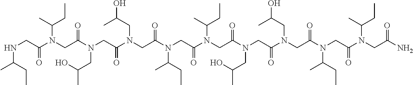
N(CC(N(CC(N(CC(N(CC(N(CC(N(CC(N(CC(N(CC(N(CC(N(CC(N)=O)C(C)CC)=O)C(C)CC)=O)CC(O)C)=O)CC(C)O)=O)C(C)CC)=O)C(C)CC)=O)CC(C)O)=O)CC(C)O)=O)C(C)CC)=O)C(C)CC
